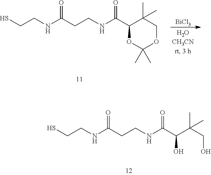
[BiCl3].O=C(CCNC(C1OC(C)(C)OCC1(C)C)=O)NCCS.O=C(CCNC(C(O)C(CO)(C)C)=O)NCCS
